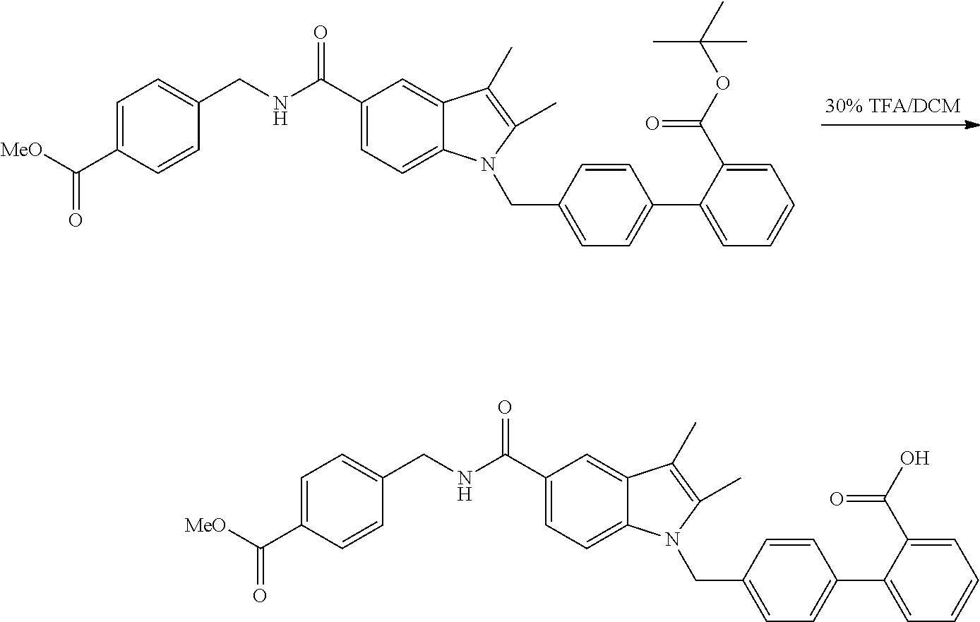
C1(C(=O)NCC2=CC=C(C([MeO])=O)C=C2)=CC=C2C(=C1)C(C)=C(C)N2CC1=CC=C(C2=CC=CC=C2C(OC(C)(C)C)=O)C=C1.C1(C(=O)NCC2=CC=C(C([MeO])=O)C=C2)=CC=C2C(=C1)C(C)=C(C)N2CC1=CC=C(C2=CC=CC=C2C(O)=O)C=C1
